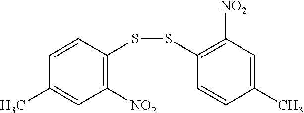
C1=CC(SSC2=C([NO2])C=C(C)C=C2)=C([NO2])C=C1C
